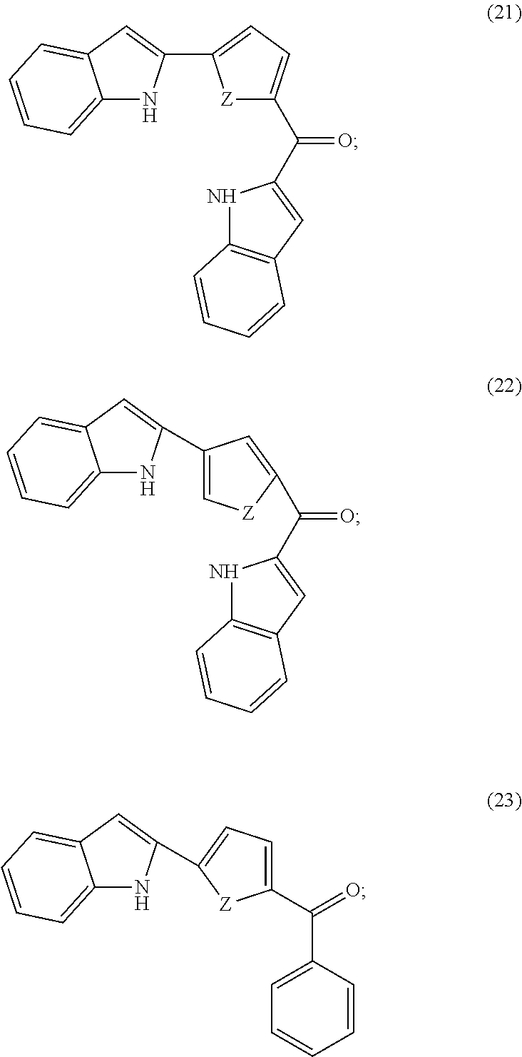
C(=O)(C1=CC2=C(N1)C=CC=C2)C1=CC=C(C2=CC3=CC=CC=C3N2)[Z]1.C(=O)(C1=CC2=C(N1)C=CC=C2)C1=CC(C2=CC3=CC=CC=C3N2)=C[Z]1.C12=CC=CC=C1C=C(C1=CC=C(C(=O)C3=CC=CC=C3)[Z]1)N2
